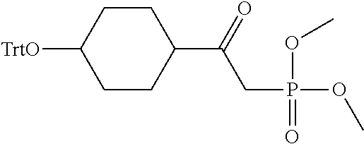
C1CC([TrtO])CCC1C(=O)CP(OC)(=O)OC
